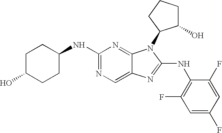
N1=C(NC2CCC(O)CC2)N=C2C(=C1)N=C(NC1=C(F)C=C(F)C=C1F)N2C1C(O)CCC1
